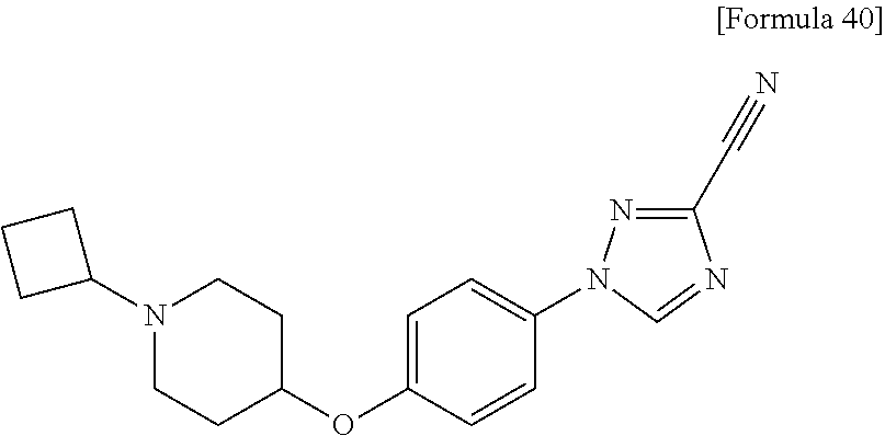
N1(C2CCC2)CCC(OC2=CC=C(N3N=C(C#N)N=C3)C=C2)CC1
